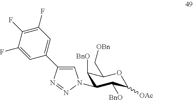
C1(N2C=C(C3=CC(F)=C(F)C(F)=C3)N=N2)C([BnO])C([OAc])OC(C[OBn])C1[BnO]
